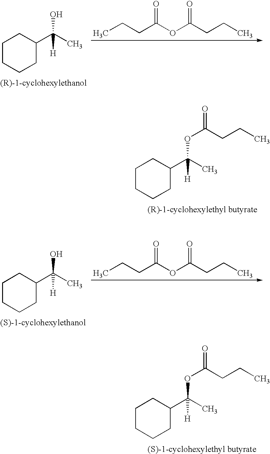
C1CCCC(C(C)([H])O)C1.CCCC(OC(CCC)=O)=O.C1CCCC(C(C)([H])O)C1.CCCC(OC(CCC)=O)=O.C1CCCC(C(C)([H])OC(=O)CCC)C1.C1CCCC(C(C)([H])OC(=O)CCC)C1
